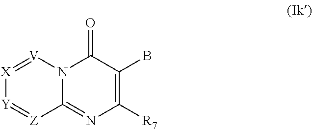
[V]1=[X][Y]=[Z]C2=NC([R7])=C(B)C(=O)N12
